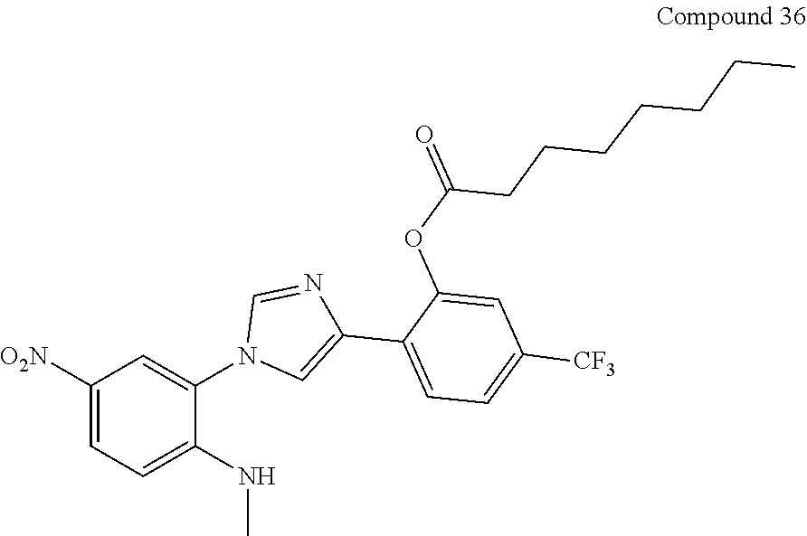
C1([O2N])=CC=C(NC)C(N2C=C(C3=CC=C([CF3])C=C3OC(CCCCCCC)=O)N=C2)=C1
